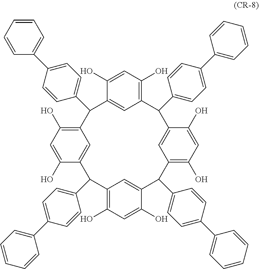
C1(O)=CC(O)=C2C=C1C(C1=CC=C(C3=CC=CC=C3)C=C1)C1=C(O)C=C(O)C(=C1)C(C1=CC=C(C3=CC=CC=C3)C=C1)C1=C(O)C=C(O)C(=C1)C(C1=CC=C(C3=CC=CC=C3)C=C1)C1=C(O)C=C(O)C(=C1)C2C1=CC=C(C2=CC=CC=C2)C=C1
